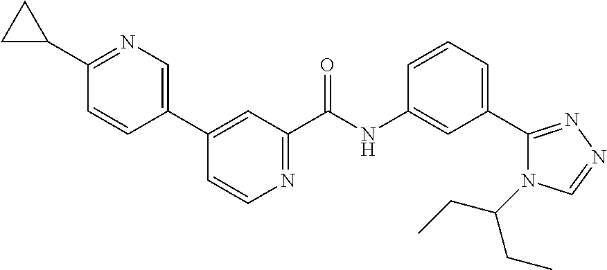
C1(C2CC2)=NC=C(C2=CC(C(NC3=CC(C4=NN=CN4C(CC)CC)=CC=C3)=O)=NC=C2)C=C1
